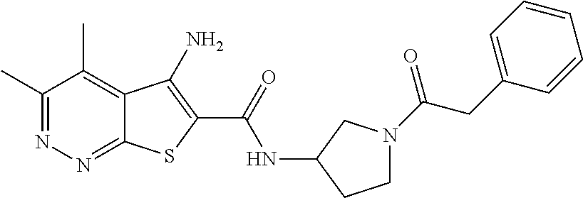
C1(C)=NN=C2C(=C1C)C(N)=C(C(=O)NC1CCN(C(CC3=CC=CC=C3)=O)C1)S2
